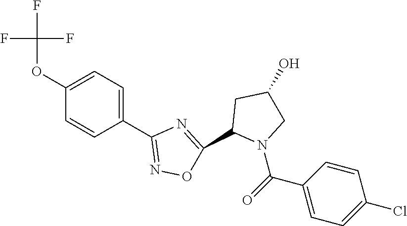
C1(OC(F)(F)F)=CC=C(C2=NOC(C3N(C(=O)C4=CC=C(Cl)C=C4)CC(O)C3)=N2)C=C1
